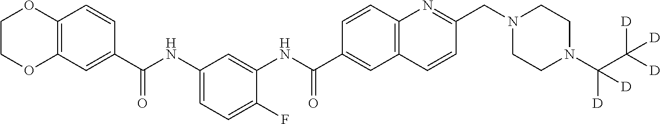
C1CN(CC2=NC3=C(C=C2)C=C(C(NC2=CC(NC(C4=CC5=C(C=C4)OCCO5)=O)=CC=C2F)=O)C=C3)CCN1C(C([D])([D])[D])([D])[D]
